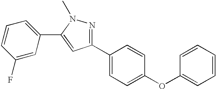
C1(F)=CC(C2=CC(C3=CC=C(OC4=CC=CC=C4)C=C3)=NN2C)=CC=C1
